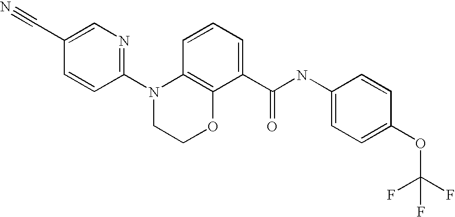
C1(N2CCOC3=C2C=CC=C3C(NC2=CC=C(OC(F)(F)F)C=C2)=O)=NC=C(C#N)C=C1
